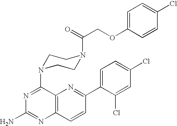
C12=C(C=CC(C3=CC=C(Cl)C=C3Cl)=N1)N=C(N)N=C2N1CCN(C(COC2=CC=C(Cl)C=C2)=O)CC1
